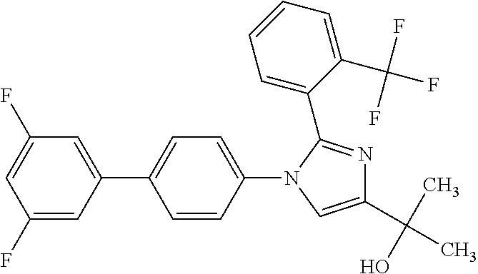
C1(F)=CC(C2=CC=C(N3C(C4=CC=CC=C4C(F)(F)F)=NC(C(C)(O)C)=C3)C=C2)=CC(F)=C1
